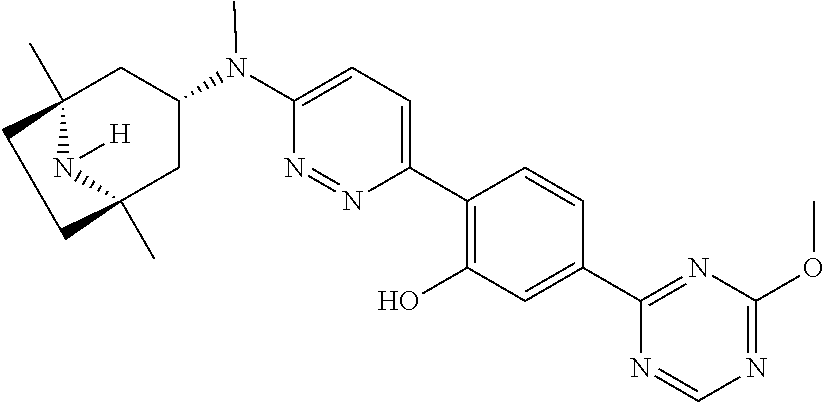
C12(C)N([H])C(C)(CC(N(C3=CC=C(C4=C(O)C=C(C5=NC(OC)=NC=N5)C=C4)N=N3)C)C1)CC2
